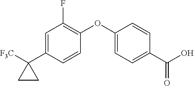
C1=C(C2([F3C])CC2)C=CC(OC2=CC=C(C(O)=O)C=C2)=C1F
